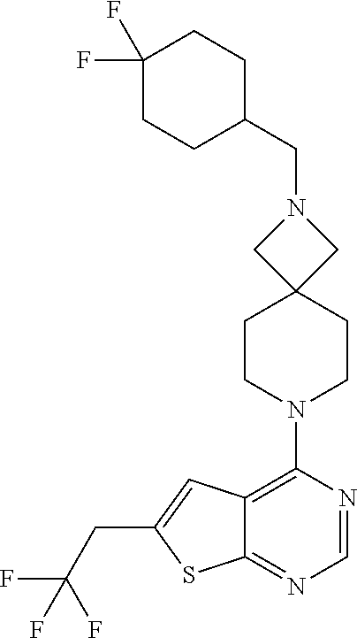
N1(CC2CCC(F)(F)CC2)CC2(C1)CCN(C1=C3C(=NC=N1)SC(CC(F)(F)F)=C3)CC2
